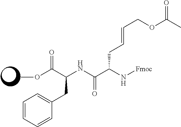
C1=CC=CC(CC(C(OC)=O)NC(C(N[Fmoc])CC=CCOC(C)=O)=O)=C1
